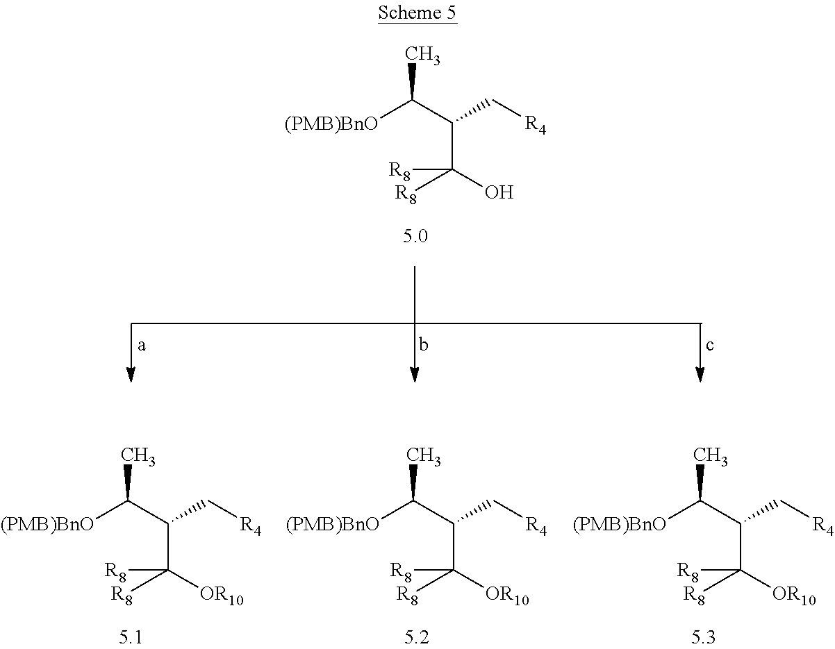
[(PMB)BnO]C(C(C[R4])C(O)([R8])[R8])C.[(PMB)BnO]C(C(C[R4])C([OR10])([R8])[R8])C.[(PMB)BnO]C(C(C[R4])C([OR10])([R8])[R8])C.[(PMB)BnO]C(C(C[R4])C([OR10])([R8])[R8])C
